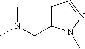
C1=C(CN(C)C)N(C)N=C1
